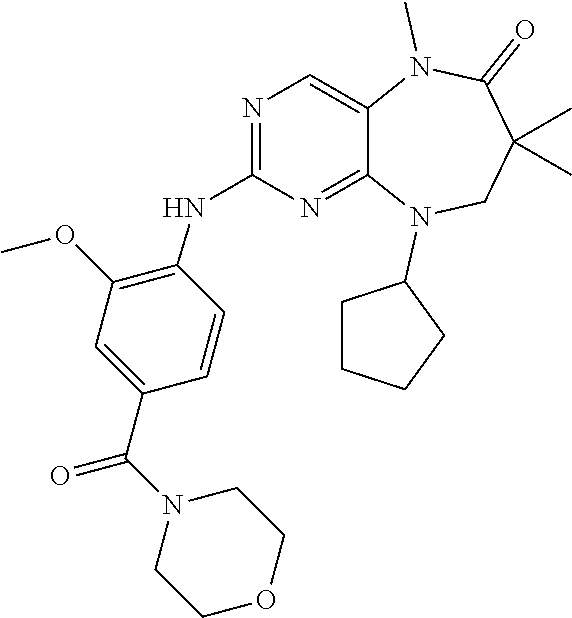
C1=CC(C(N2CCOCC2)=O)=CC(OC)=C1NC1=NC=C2C(=N1)N(C1CCCC1)CC(C)(C)C(=O)N2C
